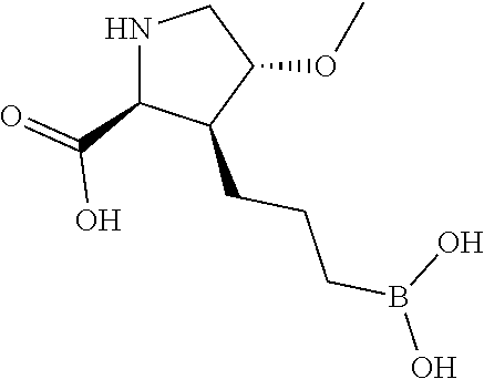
N1C(C(=O)O)C(CCCB(O)O)C(OC)C1
